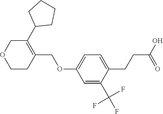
C1C(C2CCCC2)=C(COC2=CC=C(CCC(O)=O)C(C(F)(F)F)=C2)CCO1
